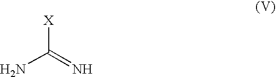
[X]C(=N)N
